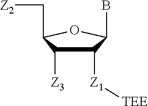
C1(C[Z2])OC(B)C([Z1][TEE])C1[Z3]
